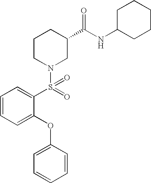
C1=CC=C(OC2=CC=CC=C2)C(S(=O)(N2CC(C(NC3CCCCC3)=O)CCC2)=O)=C1
